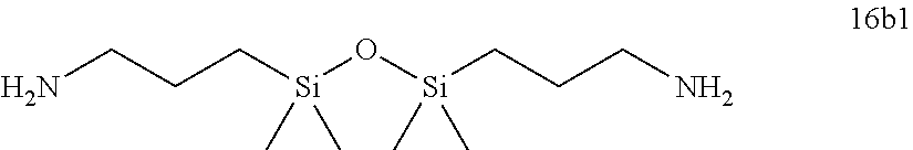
C(N)CC[Si](O[Si](CCCN)(C)C)(C)C
